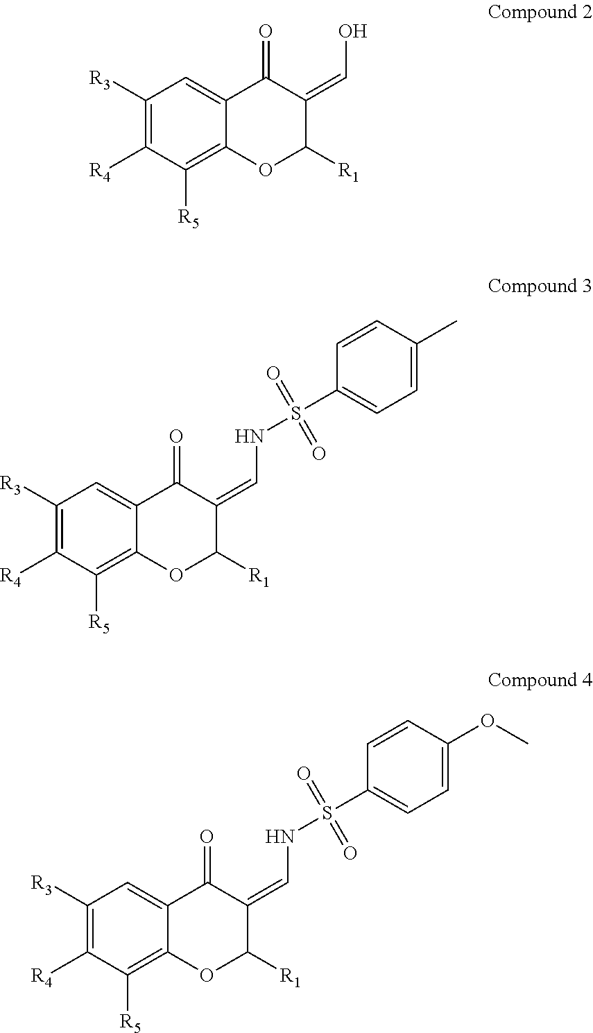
C1([R3])=C([R4])C([R5])=C2C(=C1)C(=O)C(=CO)C([R1])O2.C1([R3])=C([R4])C([R5])=C2C(=C1)C(=O)C(=CNS(C1=CC=C(C)C=C1)(=O)=O)C([R1])O2.C1([R3])=C([R4])C([R5])=C2C(=C1)C(=O)C(=CNS(C1=CC=C(OC)C=C1)(=O)=O)C([R1])O2
